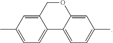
C12=CC(C)=CC=C1C1=CC=C(C)C=C1OC2
